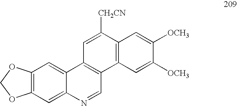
C12=C(C=C3C(=C1)C1=C(C=N3)C3=C(C([CH2CN])=C1)C=C([OCH3])C([OCH3])=C3)OCO2
